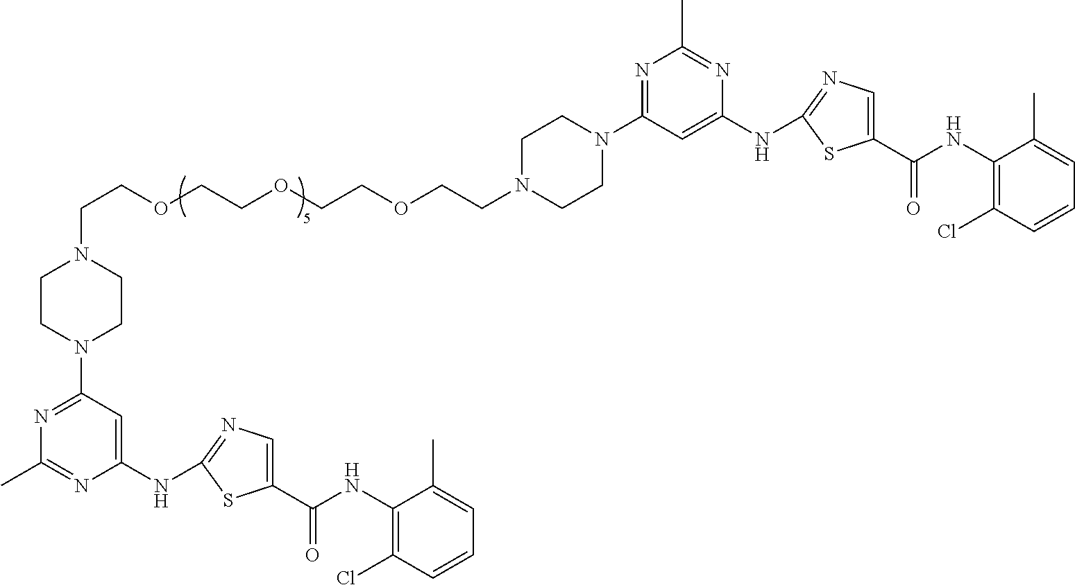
C(OCCOCCOCCN1CCN(C2=NC(C)=NC(NC3=NC=C(C(NC4=C(Cl)C=CC=C4C)=O)S3)=C2)CC1)CN1CCN(C2=NC(C)=NC(NC3=NC=C(C(NC4=C(Cl)C=CC=C4C)=O)S3)=C2)CC1
